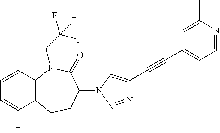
C12=C(C=CC=C1F)N(CC(F)(F)F)C(=O)C(N1N=NC(C#CC3=CC=NC(C)=C3)=C1)CC2
